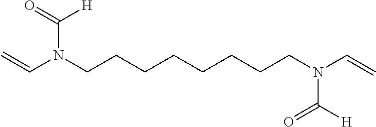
C=CN(CCCCCCCCN(C=C)C([H])=O)C(=O)[H]
